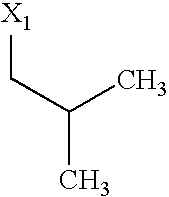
CC(C[X1])C
